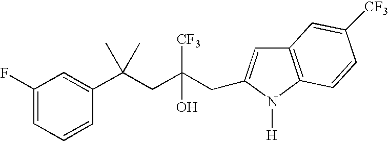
C1=CC(C(CC(CC2=CC3=C(N2[H])C=CC([CF3])=C3)([CF3])O)(C)C)=CC(F)=C1
